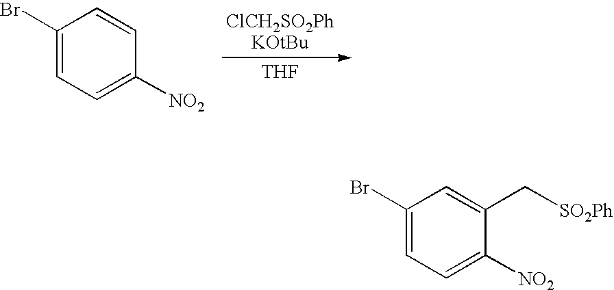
[ClCH2SO2PhKOtBu].[THF].C1(Br)=CC=C([NO2])C=C1.C1(Br)=CC=C([NO2])C(C[SO2Ph])=C1
